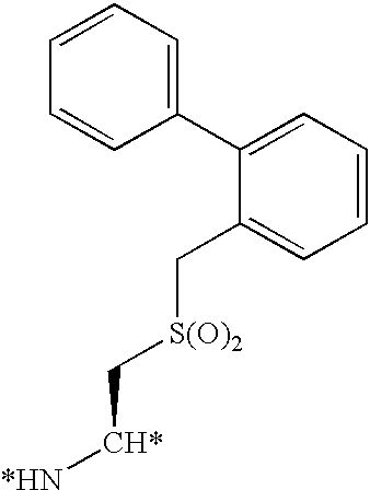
C1(C2=CC=CC=C2)=CC=CC=C1C[S(O)2]C[CH*][*HN]
